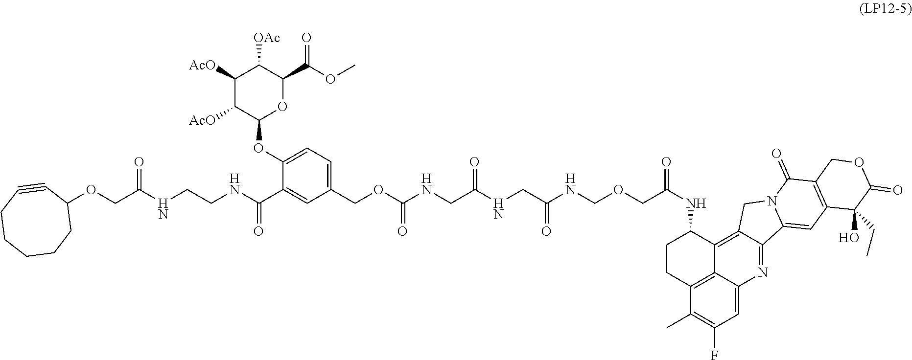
C1CC2=C3C(=C4C(=NC3=CC(F)=C2C)C2=CC3=C(C(=O)N2C4)COC(=O)C3(O)CC)C1NC(COCNC(CNC(CNC(OCC1=CC=C(OC2OC(C(=O)OC)C([OAc])C([AcO])C2[AcO])C(C(NCCNC(COC2C#CCCCCC2)=O)=O)=C1)=O)=O)=O)=O
